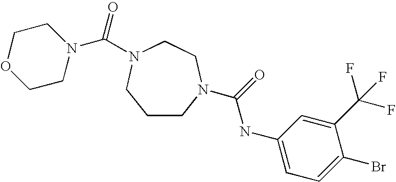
O=C(NC1=CC=C(Br)C(C(F)(F)F)=C1)N1CCCN(C(N2CCOCC2)=O)CC1
